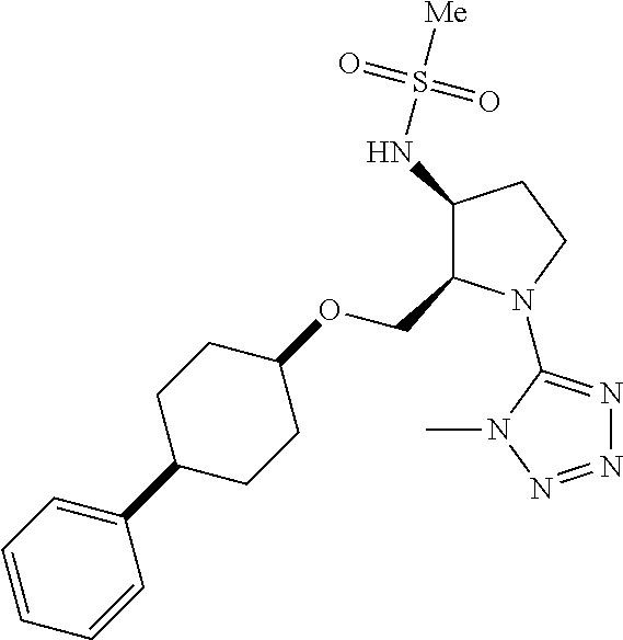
C1(NS([Me])(=O)=O)C(COC2CCC(C3=CC=CC=C3)CC2)N(C2=NN=NN2C)CC1
